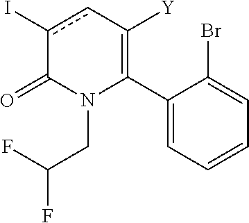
C1(C2=C([Y])cc(I)C(=O)N2CC(F)F)=CC=CC=C1Br
